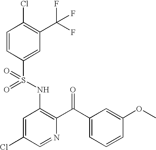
C1=CC(S(NC2=C(C(C3=CC=CC(OC)=C3)=O)N=CC(Cl)=C2)(=O)=O)=CC(C(F)(F)F)=C1Cl
